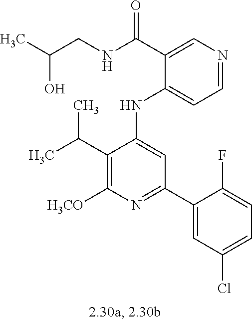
C1(NC2=CC(C3=CC(Cl)=CC=C3F)=NC([H3CO])=C2C(C)C)=CC=NC=C1C(NCC(C)O)=O
